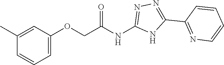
C(NC1=NN=C(C2=NC=CC=C2)N1)(=O)COC1=CC=CC(C)=C1
